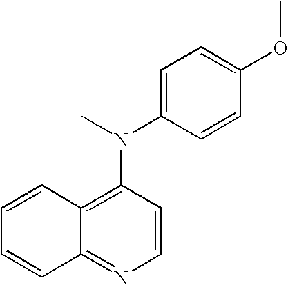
C1=CC(N(C)C2=CC=C(OC)C=C2)=C2C(=N1)C=CC=C2
